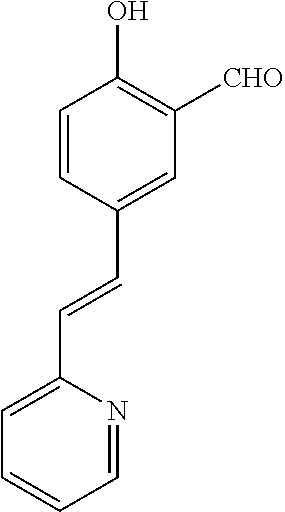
C1=CC(C=CC2=CC=CC=N2)=CC([CHO])=C1O
